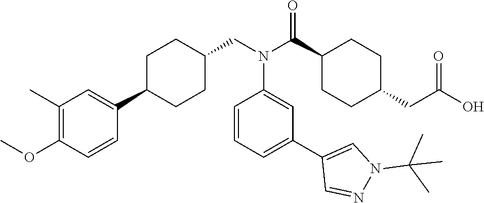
C1(C)=C(OC)C=CC(C2CCC(CN(C(C3CCC(CC(O)=O)CC3)=O)C3=CC(C4=CN(C(C)(C)C)N=C4)=CC=C3)CC2)=C1
